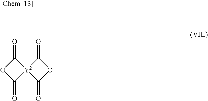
O1C(=O)[Y2]2(C1=O)C(=O)OC2=O
